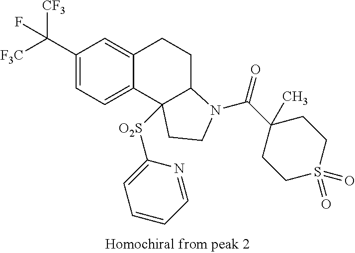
C1(C([F3C])([CF3])F)=CC=C2C(=C1)CCC1C2([O2S]C2=CC=CC=N2)CCN1C(C1(C)CCS(=O)(=O)CC1)=O
